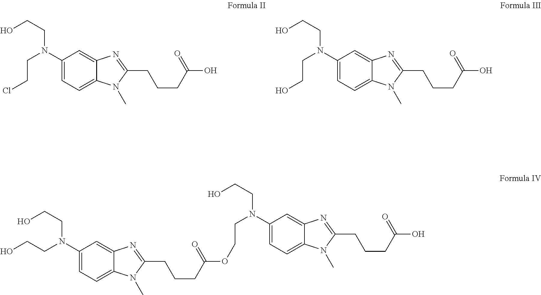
C1(N(CCCl)CCO)=CC=C2C(=C1)N=C(CCCC(O)=O)N2C.C1(N(CCO)CCO)=CC=C2C(=C1)N=C(CCCC(O)=O)N2C.C1(N(CCO)CCO)=CC=C2C(=C1)N=C(CCCC(OCCN(C1=CC=C3C(=C1)N=C(CCCC(O)=O)N3C)CCO)=O)N2C
